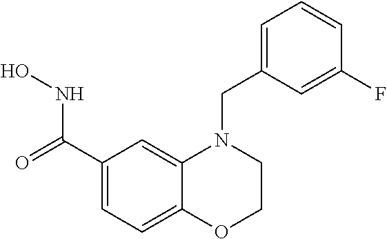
C1(C(=O)NO)=CC=C2C(=C1)N(CC1=CC=CC(F)=C1)CCO2
